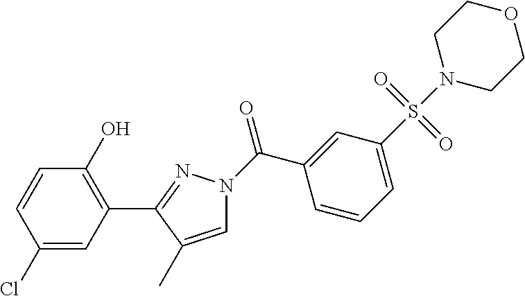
C1(O)=C(C2=NN(C(C3=CC(S(N4CCOCC4)(=O)=O)=CC=C3)=O)C=C2C)C=C(Cl)C=C1
